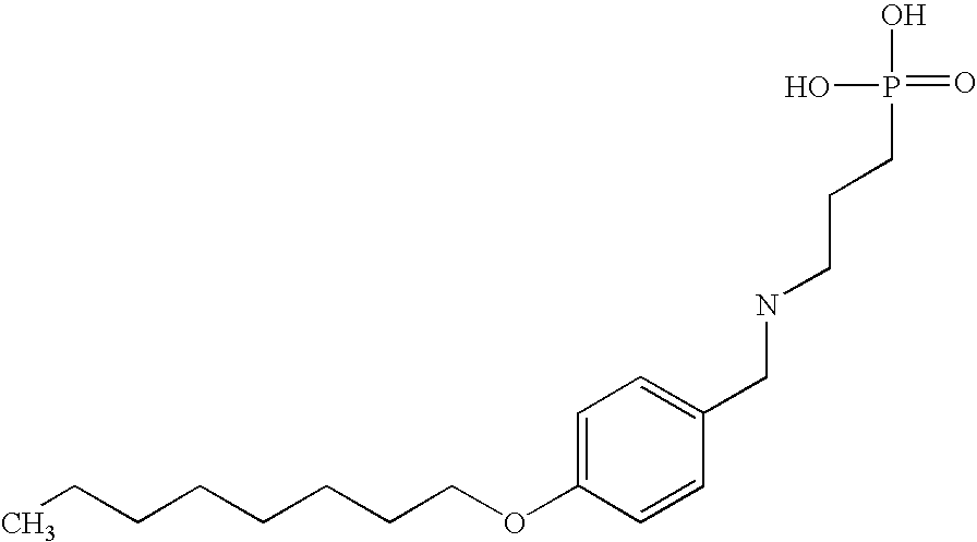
CCCCCCCCOC1=CC=C(CNCCCP(=O)(O)O)C=C1
